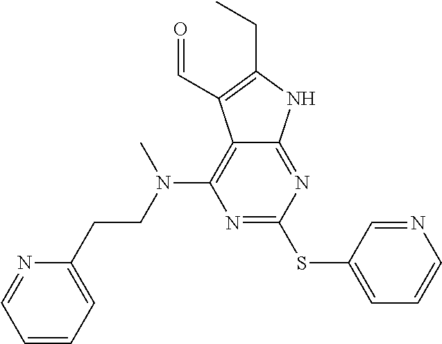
N1=C(SC2=CC=CN=C2)N=C2C(=C1N(CCC1=CC=CC=N1)C)C(C=O)=C(CC)N2
